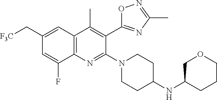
C1(C[F3C])=CC2=C(N=C(N3CCC(NC4COCCC4)CC3)C(C3=NC(C)=NO3)=C2C)C(F)=C1
